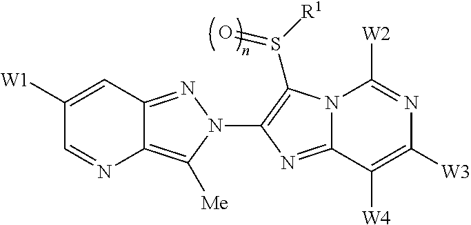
C12=C([Me])N(C3=C(S([R1])=O)N4C(=N3)C([W4])=C([W3])N=C4[W2])N=C1C=C([W1])C=N2
